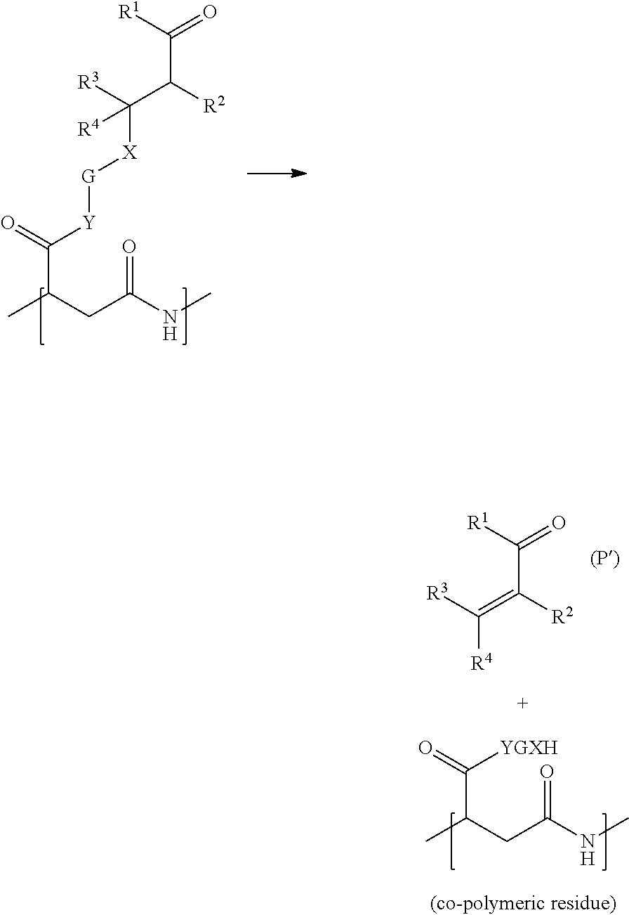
CC(CC(=O)NC)C(=O)[YGXH].[R1]C(=O)C([R2])=C([R3])[R4].[R1]C(=O)C([R2])C([R3])([X][G][Y]C(C(CC(NC)=O)C)=O)[R4]
